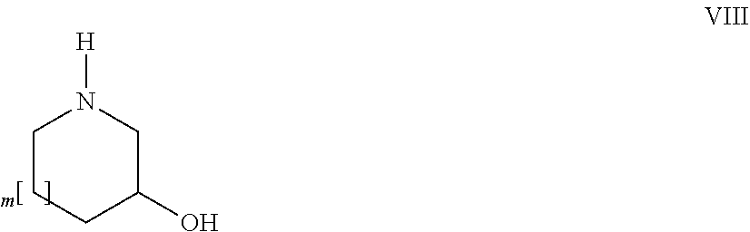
[H]N1CCCC(O)C1
